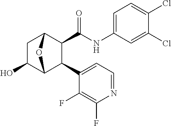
C1C(O)C2C(C3=CC=NC(F)=C3F)C(C(NC3=CC=C(Cl)C(Cl)=C3)=O)C1O2
